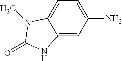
C12=CC(N)=CC=C1N(C)C(=O)N2
